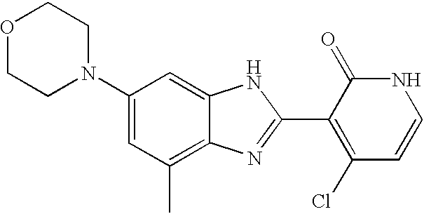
C1(N2CCOCC2)=CC(C)=C2C(=C1)NC(C1=C(Cl)C=CNC1=O)=N2
